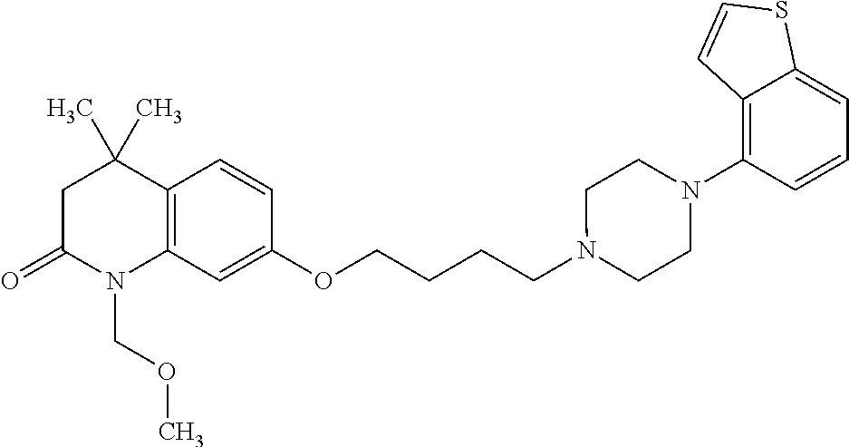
C1C(=O)N(COC)C2=C(C1(C)C)C=CC(OCCCCN1CCN(C3=C4C(=CC=C3)SC=C4)CC1)=C2
